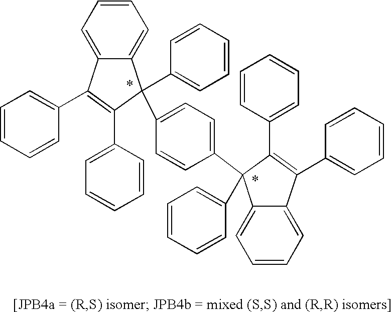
C1=C2C(=CC=C1)C(C1=CC=CC=C1)(C1=CC=C(C3(C4=CC=CC=C4)C4=CC=CC=C4C(C4=CC=CC=C4)=C3C3=CC=CC=C3)C=C1)C(C1=CC=CC=C1)=C2C1=CC=CC=C1
